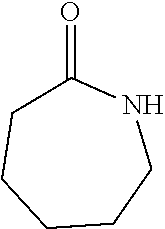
C1CCCCNC1=O
